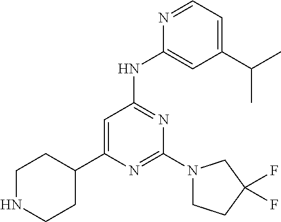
N1=CC=C(C(C)C)C=C1NC1=NC(N2CCC(F)(F)C2)=NC(C2CCNCC2)=C1
